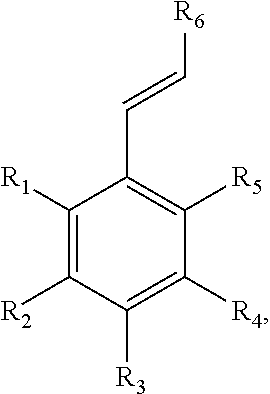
C1([R1])=C([R2])C([R3])=C([R4])C([R5])=C1C=C[R6]
